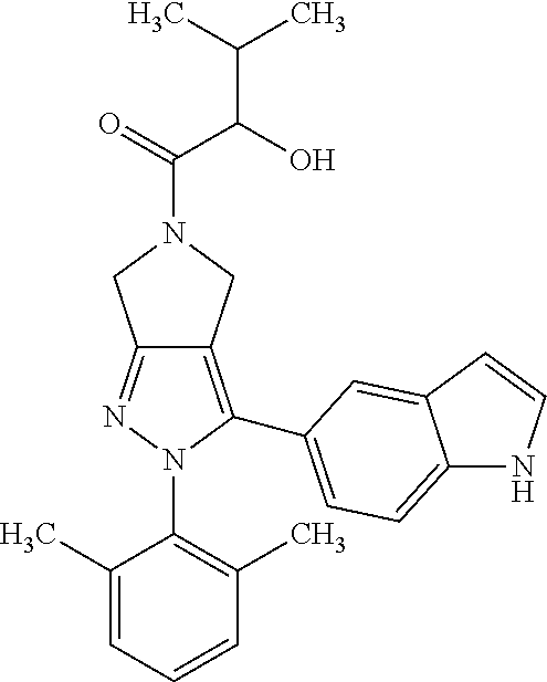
C12=NN(C3=C(C)C=CC=C3C)C(C3=CC=C4NC=CC4=C3)=C1CN(C(C(O)C(C)C)=O)C2
